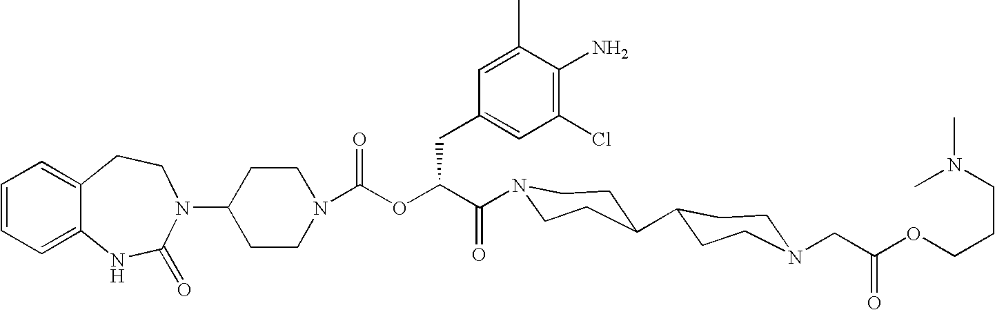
C12=CC=CC=C1NC(=O)N(C1CCN(C(OC(C(=O)N3CCC(C4CCN(CC(OCCCN(C)C)=O)CC4)CC3)CC3=CC(Cl)=C(N)C(C)=C3)=O)CC1)CC2
